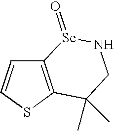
C12=C(SC=C1)C(C)(C)CN[Se]2=O
